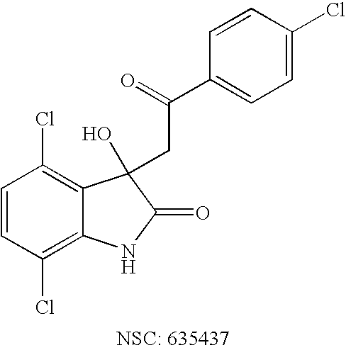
C1=CC(Cl)=C2C(=C1Cl)C(O)(CC(C1=CC=C(Cl)C=C1)=O)C(=O)N2
